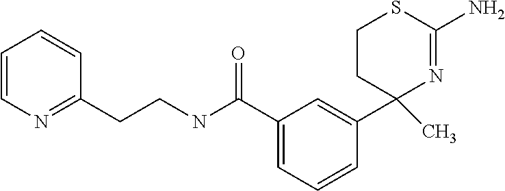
C1(C(=O)NCCC2=NC=CC=C2)=CC=CC(C2(C)N=C(N)SCC2)=C1
